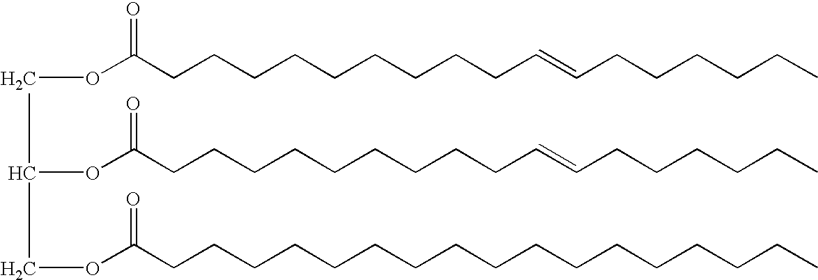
O(C(CCCCCCCCCC=CCCCCCC)=O)CC(OC(CCCCCCCCCC=CCCCCCC)=O)COC(CCCCCCCCCCCCCCCCC)=O
